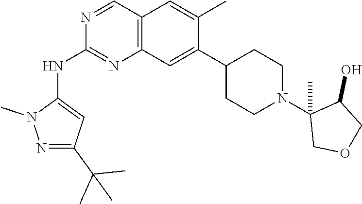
C12=C(C=C(C3CCN(C4(C)COCC4O)CC3)C(C)=C1)N=C(NC1=CC(C(C)(C)C)=NN1C)N=C2
